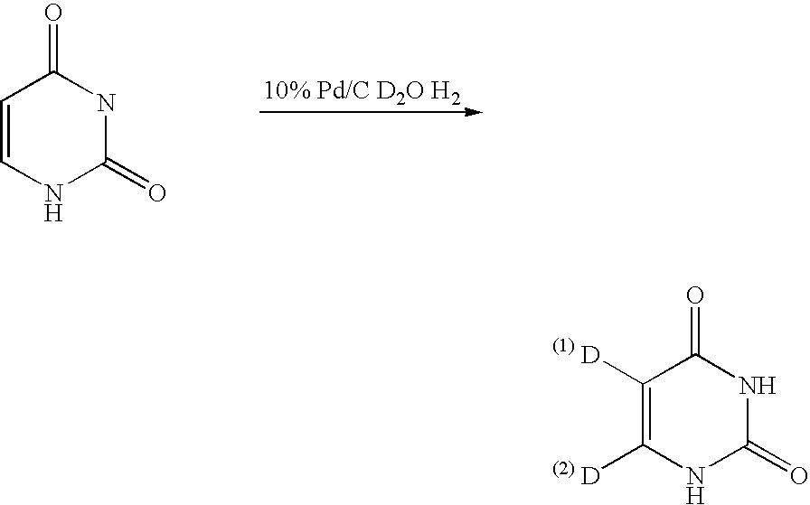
C1=CNC(=O)NC1=O.C1([D])=C([D])NC(=O)NC1=O
